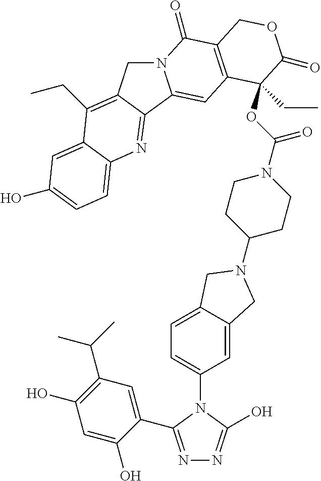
N12CC3=C(CC)C4=CC(O)=CC=C4N=C3C1=CC1=C(C2=O)COC(=O)C1(CC)OC(N1CCC(N2CC3=CC=C(N4C(O)=NN=C4C4=CC(C(C)C)=C(O)C=C4O)C=C3C2)CC1)=O
